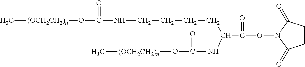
C[(OCH2CH2)n]OC(NCCCCC(C(ON1C(=O)CCC1=O)=O)NC(O[(OCH2CH2)n]C)=O)=O
